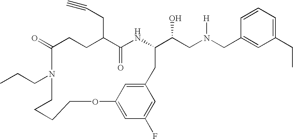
C1(=O)CCC(CC#C)C(=O)NC(C(CN(CC2=CC(CC)=CC=C2)[H])O)CC2=CC(=CC(F)=C2)OCCCCN1CCC
